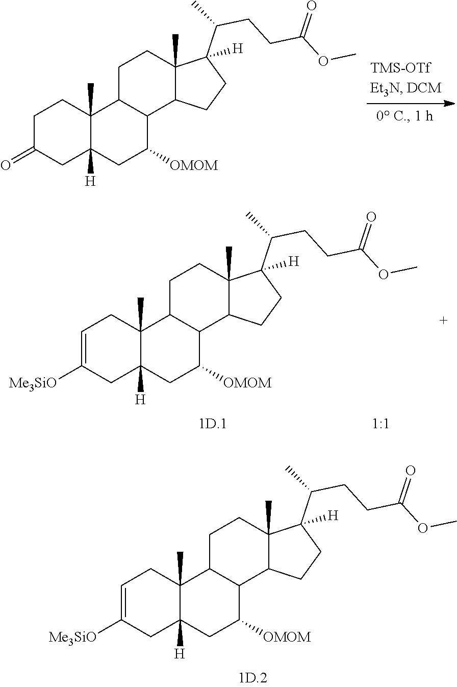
C1=C([Me3SiO])CC2([H])C(C)(C1)C1C(C([OMOM])C2)C2C(C)(CC1)C(C(CCC(OC)=O)C)([H])CC2.C1C(=O)CC2([H])C(C)(C1)C1C(C([OMOM])C2)C2C(C)(CC1)C(C(CCC(OC)=O)C)([H])CC2.C1=C([Me3SiO])CC2([H])C(C)(C1)C1C(C([OMOM])C2)C2C(C)(CC1)C(C(CCC(OC)=O)C)([H])CC2
